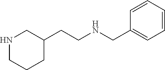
C1(CCNCC2=CC=CC=C2)CNCCC1
